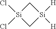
C1[Si](Cl)(Cl)C[Si]1([H])[H]
